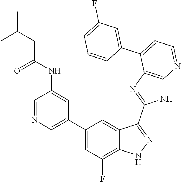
C1=NC=C(C2=CC(F)=C3C(=C2)C(C2=NC4=C(N2)N=CC=C4C2=CC(F)=CC=C2)=NN3)C=C1NC(=O)CC(C)C
